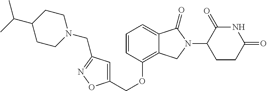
C1=CC(OCC2=CC(CN3CCC(C(C)C)CC3)=NO2)=C2C(=C1)C(=O)N(C1CCC(=O)NC1=O)C2
